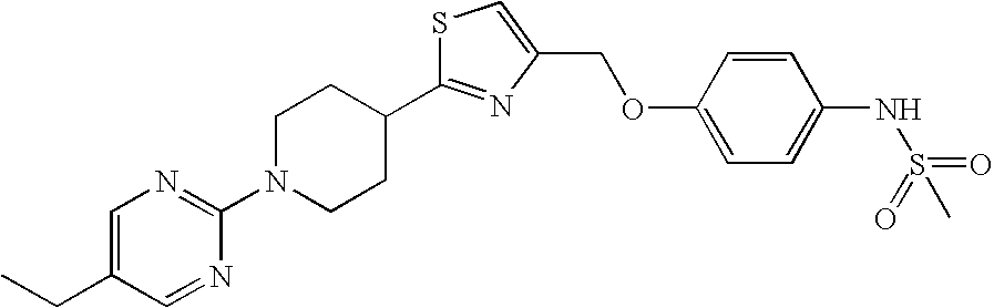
C1N(C2=NC=C(CC)C=N2)CCC(C2=NC(COC3=CC=C(NS(=O)(=O)C)C=C3)=CS2)C1
